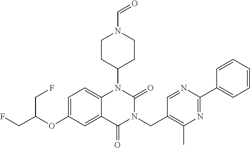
C1=C(OC(CF)CF)C=C2C(=C1)N(C1CCN(C=O)CC1)C(=O)N(CC1=C(C)N=C(C3=CC=CC=C3)N=C1)C2=O
